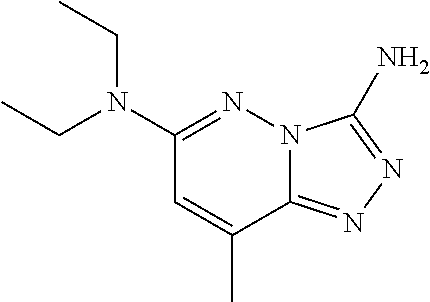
C1(N(CC)CC)=NN2C(=NN=C2N)C(C)=C1
